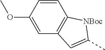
C1=C(OC)C=CC2=C1C=C(C)[NBoc]2
